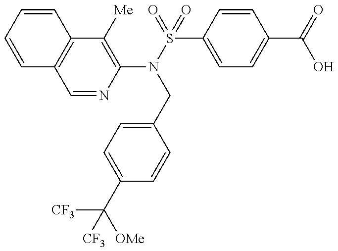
C1=CC=CC2=C1C=NC(N(CC1=CC=C(C([CF3])([OMe])[CF3])C=C1)S(C1=CC=C(C(O)=O)C=C1)(=O)=O)=C2[Me]
